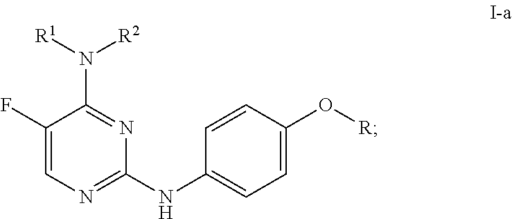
[R1]N([R2])C1=NC(NC2=CC=C(O[R])C=C2)=NC=C1F
